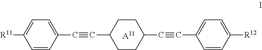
[A11].C1=C([R11])C=CC(C#CC2CCC(C#CC3=CC=C([R12])C=C3)CC2)=C1
